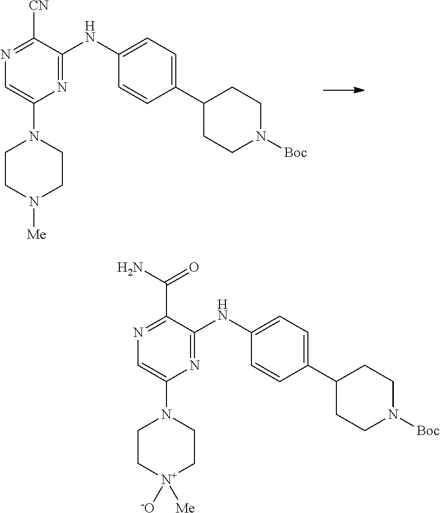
N1=C(NC2=CC=C(C3CCN([Boc])CC3)C=C2)C(C(=O)N)=NC=C1N1CC[N+]([Me])([-O])CC1.N1=C(NC2=CC=C(C3CCN([Boc])CC3)C=C2)C([CN])=NC=C1N1CCN([Me])CC1
